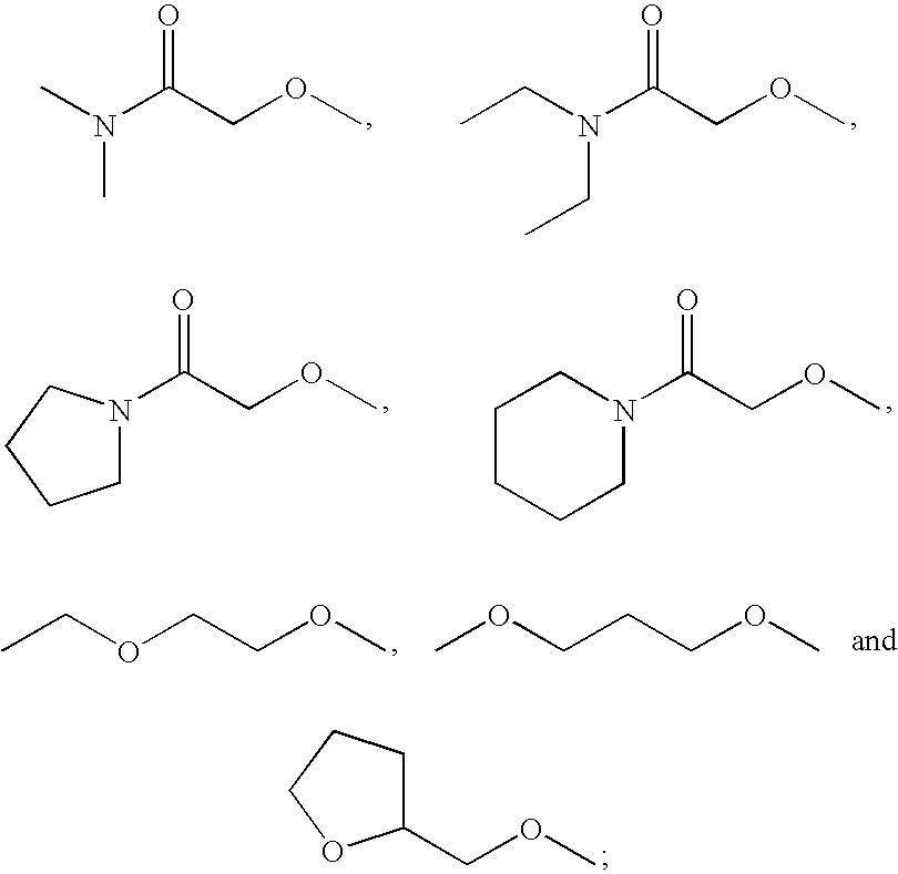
N(C(COC)=O)(C)C.N(C(COC)=O)(CC)CC.C1CCCN(C(COC)=O)C1.C(COC)(=O)N1CCCC1.CCOCCOC.COCCCOC.C1(COC)CCCO1
